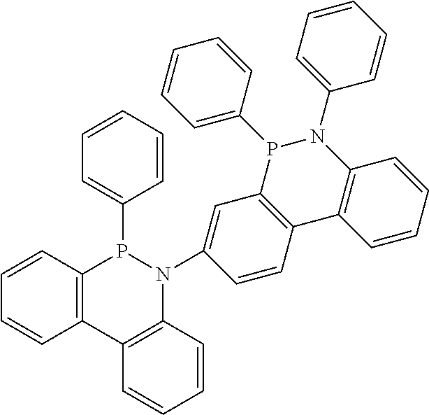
C12=C(C3=C(N(C4=CC5=C(C=C4)C4=C(N(C6=CC=CC=C6)P5C5=CC=CC=C5)C=CC=C4)P1C1=CC=CC=C1)C=CC=C3)C=CC=C2
